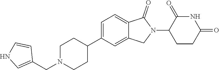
C1N(CC2=CNC=C2)CCC(C2=CC=C3C(=C2)CN(C2CCC(=O)NC2=O)C3=O)C1
